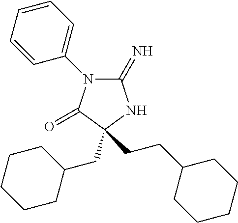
C1=CC(N2C(=N)NC(CC3CCCCC3)(CCC3CCCCC3)C2=O)=CC=C1
